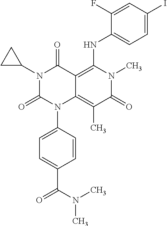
N1(C2CC2)C(=O)N(C2=CC=C(C(N(C)C)=O)C=C2)C2=C(C)C(=O)N(C)C(NC3=CC=C(I)C=C3F)=C2C1=O
